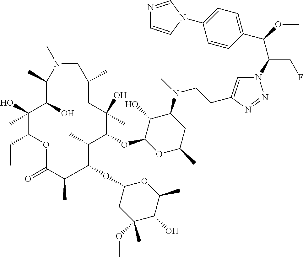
C1(C(OC)C(CF)N2C=C(CCN(C3C(O)C(OC4C(C)C(OC5CC(OC)(C)C(O)C(C)O5)C(C)C(=O)OC(CC)C(O)(C)C(O)C(C)N(C)CC(C)CC4(O)C)OC(C)C3)C)N=N2)=CC=C(N2C=CN=C2)C=C1
